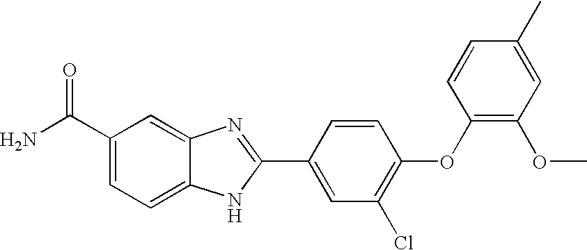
C1(C(N)=O)=CC=C2C(=C1)N=C(C1=CC(Cl)=C(OC3=C(OC)C=C(C)C=C3)C=C1)N2
